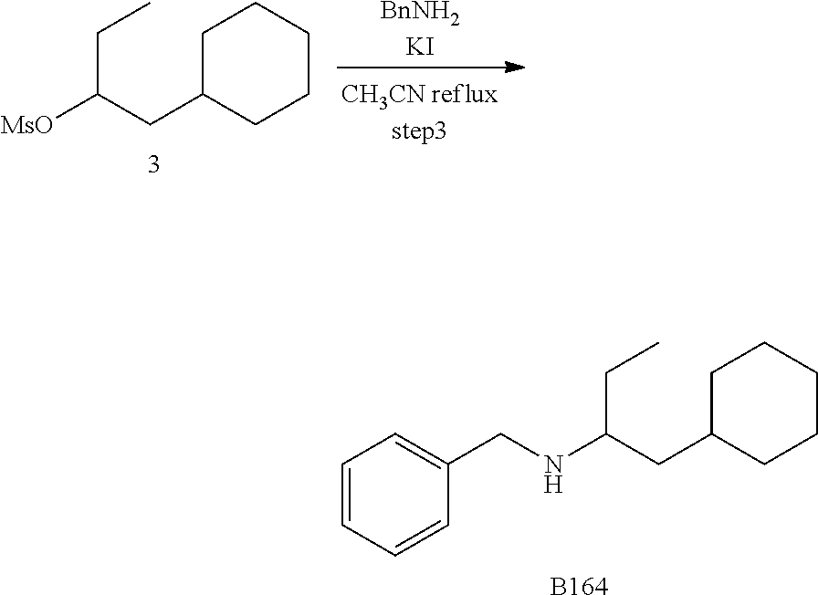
[BnNH2KI].CCC(CC1CCCCC1)[MsO].CCC(CC1CCCCC1)NCC1=CC=CC=C1.[B164]
